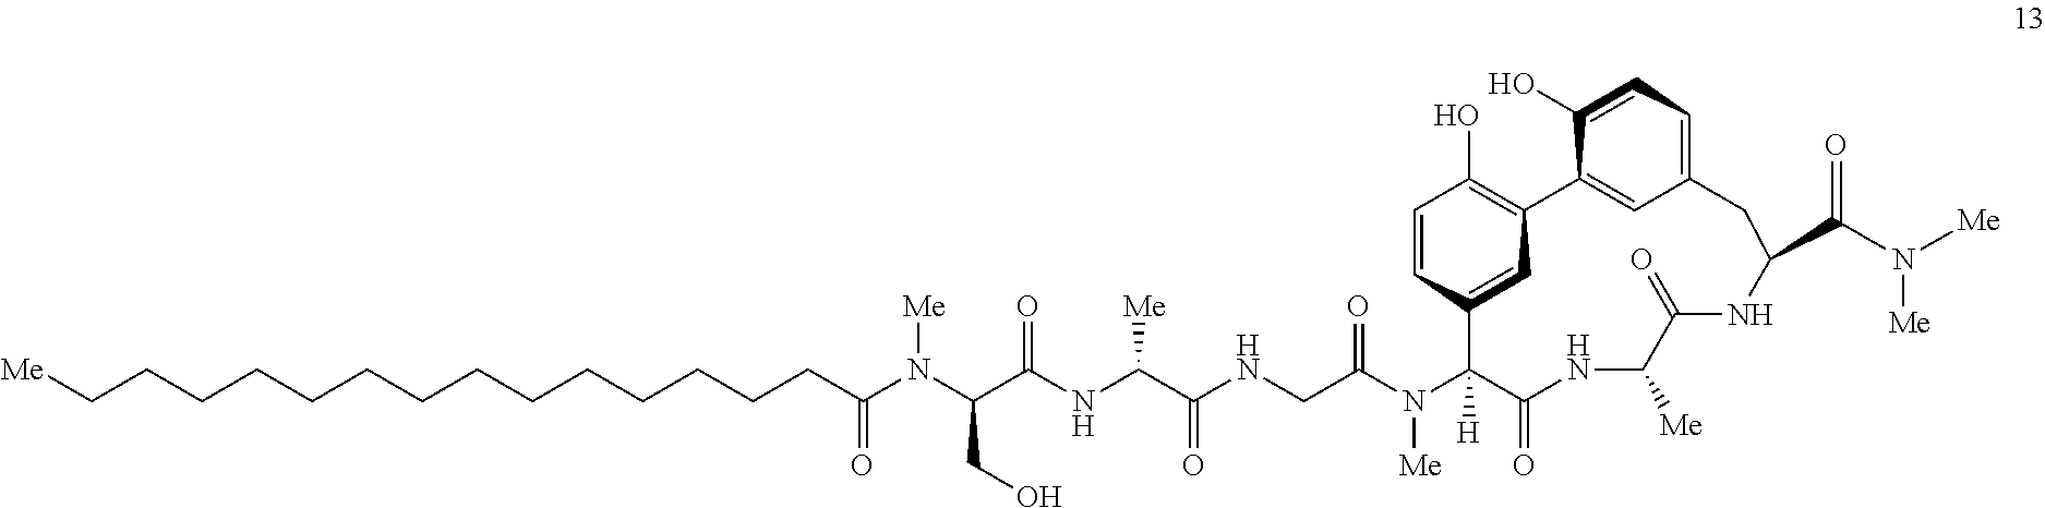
N(C(C(NC(C(NCC(N(C1([H])C(=O)NC([Me])C(=O)NC(C(=O)N([Me])[Me])CC2=CC=C(O)C(=C2)C2=C(O)C=CC1=C2)[Me])=O)=O)[Me])=O)CO)([Me])C(=O)CCCCCCCCCCCCCC[Me]
